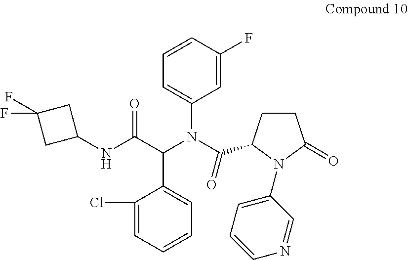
C1(Cl)=CC=CC=C1C(C(NC1CC(F)(F)C1)=O)N(C(=O)C1CCC(=O)N1C1=CC=CN=C1)C1=CC=CC(F)=C1
